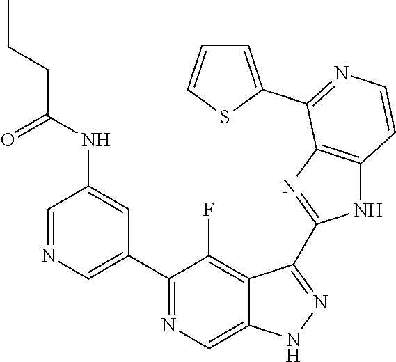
C1=NC=C(C2=NC=C3C(=C2F)C(C2=NC4=C(N2)C=CN=C4C2=CC=CS2)=NN3)C=C1NC(CCC)=O
